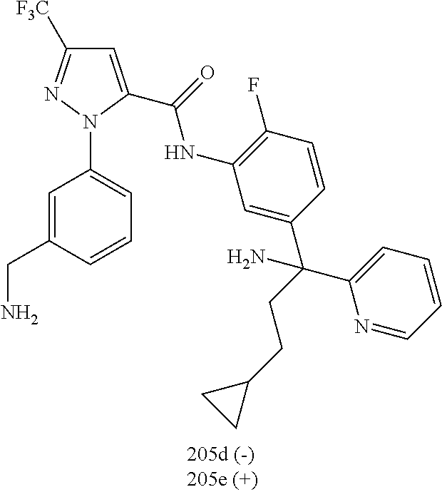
C1=C(C(NC2=C(F)C=CC(C(C3=CC=CC=N3)(CCC3CC3)N)=C2)=O)N(C2=CC=CC(CN)=C2)N=C1[F3C]
